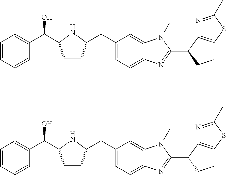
C1=CC=CC(C(C2CCC(CC3=CC=C4C(=C3)N(C)C(C3CCC5=C3N=C(C)S5)=N4)N2)O)=C1.C1=CC=CC(C(C2CCC(CC3=CC=C4C(=C3)N(C)C(C3CCC5=C3N=C(C)S5)=N4)N2)O)=C1
